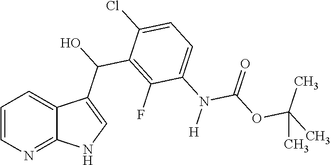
C1=CN=C2C(=C1)C(C(O)C1=C(F)C(N([H])C(OC(C)(C)C)=O)=CC=C1Cl)=CN2
